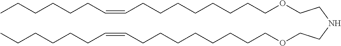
O(CCCCCCCCC=CCCCCCC)CCNCCOCCCCCCCCC=CCCCCCC
